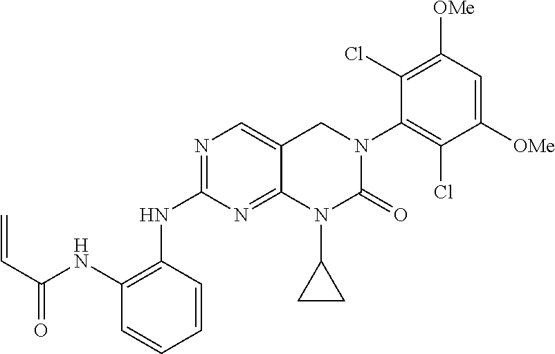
C1=CC=CC(NC2=NC=C3C(=N2)N(C2CC2)C(=O)N(C2=C(Cl)C([OMe])=CC([OMe])=C2Cl)C3)=C1NC(C=C)=O
